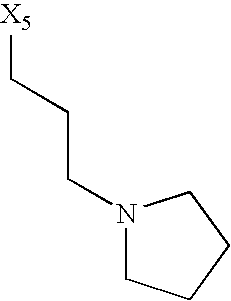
C(CC[X5])N1CCCC1
